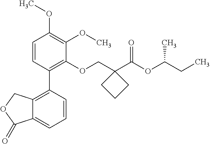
C1=CC(C2=C3C(=CC=C2)C(=O)OC3)=C(OCC2(C(OC(CC)C)=O)CCC2)C(OC)=C1OC
